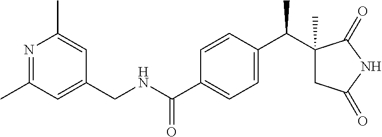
N1=C(C)C=C(CNC(C2=CC=C(C(C3(C)CC(=O)NC3=O)C)C=C2)=O)C=C1C
